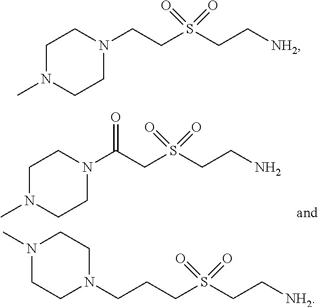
C1N(C)CCN(C(CS(CCN)(=O)=O)=O)C1.C1N(C)CCN(CCS(CC[NH2])(=O)=O)C1.N1(C)CCN(CCCS(CC[NH2])(=O)=O)CC1
